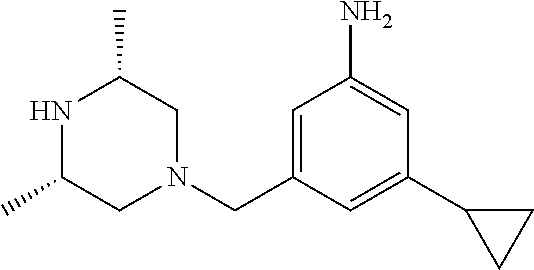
C1=C(CN2CC(C)NC(C)C2)C=C(C2CC2)C=C1N
